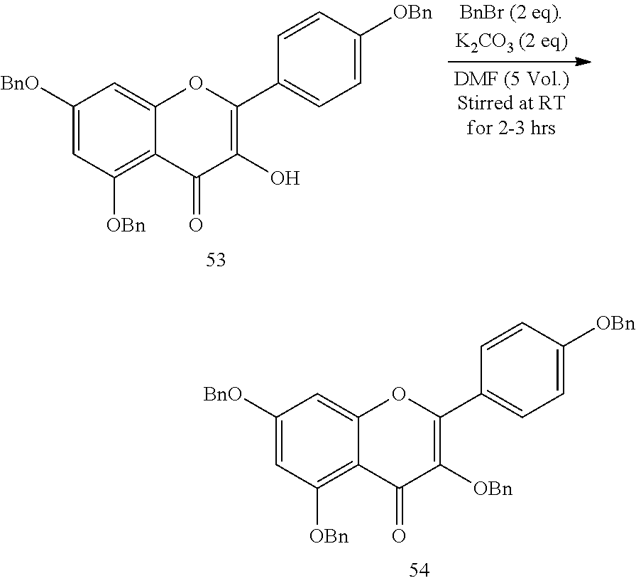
C1([BnO])=CC([OBn])=C2C(=C1)OC(C1=CC=C([OBn])C=C1)=C([OBn])C2=O.C1([BnO])=CC([OBn])=C2C(=C1)OC(C1=CC=C([OBn])C=C1)=C(O)C2=O
